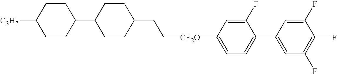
C([CF2O]C1=CC=C(C2=CC(F)=C(F)C(F)=C2)C(F)=C1)CC1CCC(C2CCC([C3H7])CC2)CC1
